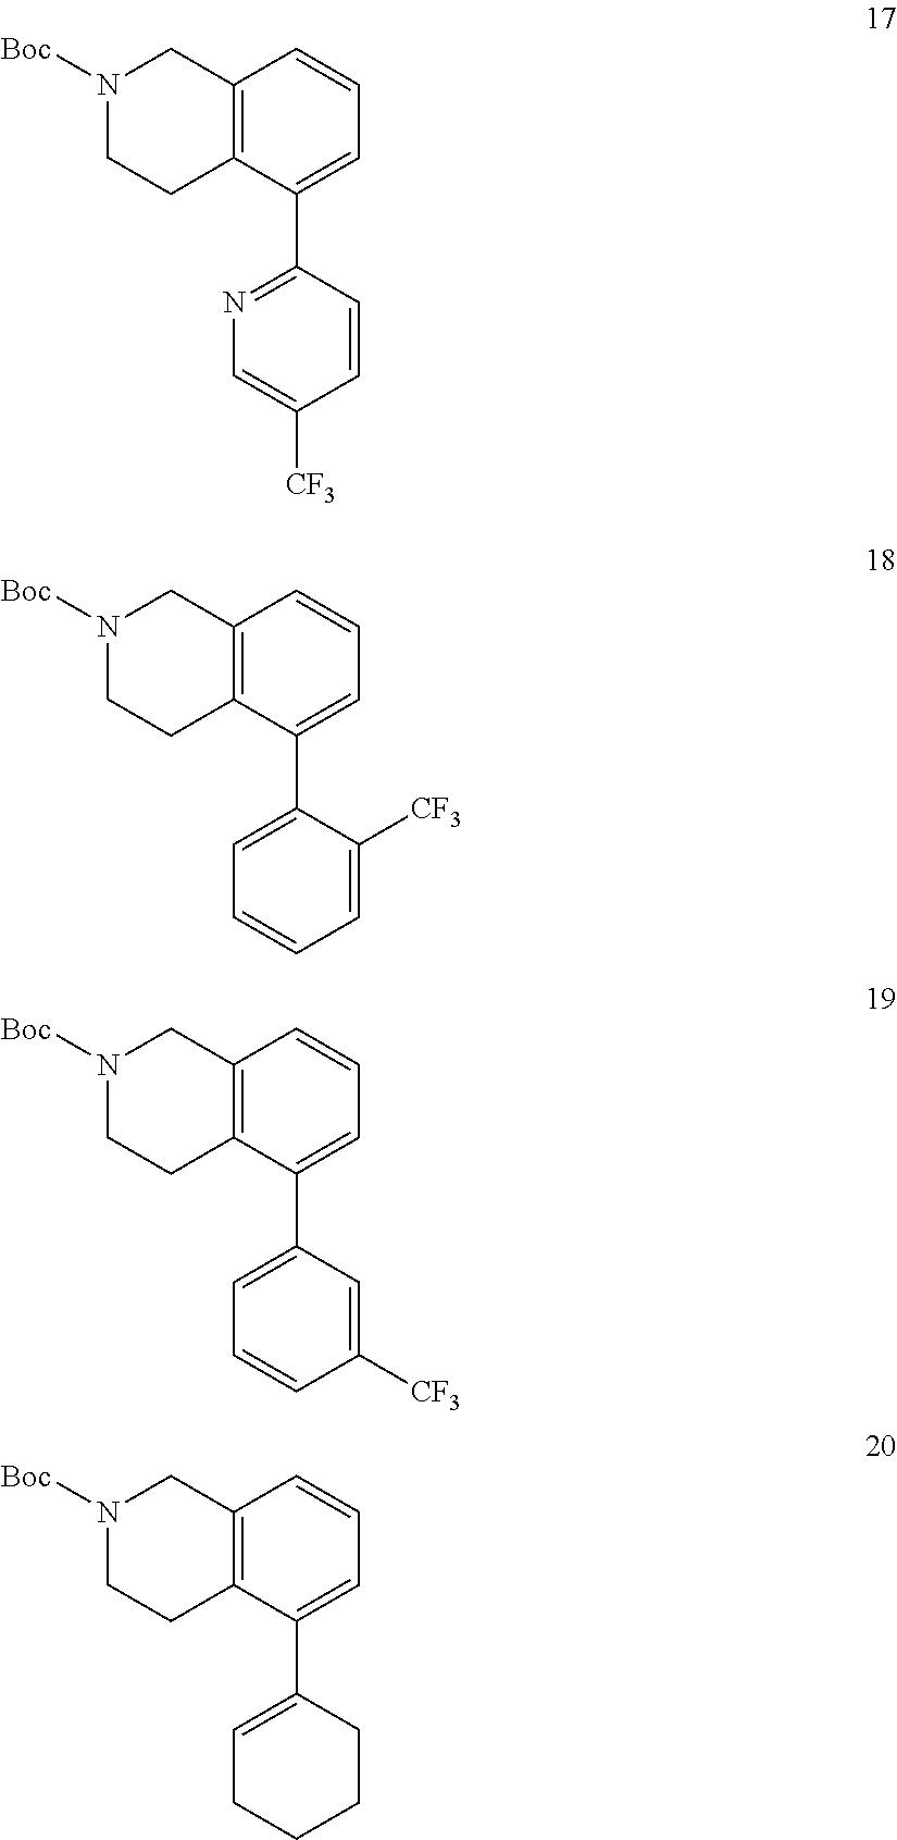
[Boc]N1CCC2=C(C1)C=CC=C2C1=NC=C([CF3])C=C1.[Boc]N1CCC2=C(C1)C=CC=C2C1=CC=CC=C1[CF3].[Boc]N1CCC2=C(C1)C=CC=C2C1=CC=CC([CF3])=C1.[Boc]N1CCC2=C(C1)C=CC=C2C1=CCCCC1
